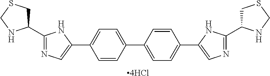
C1(C2=CN=C(C3CSCN3)N2)=CC=C(C2=CC=C(C3=CN=C(C4CSCN4)N3)C=C2)C=C1.[4HCl]
